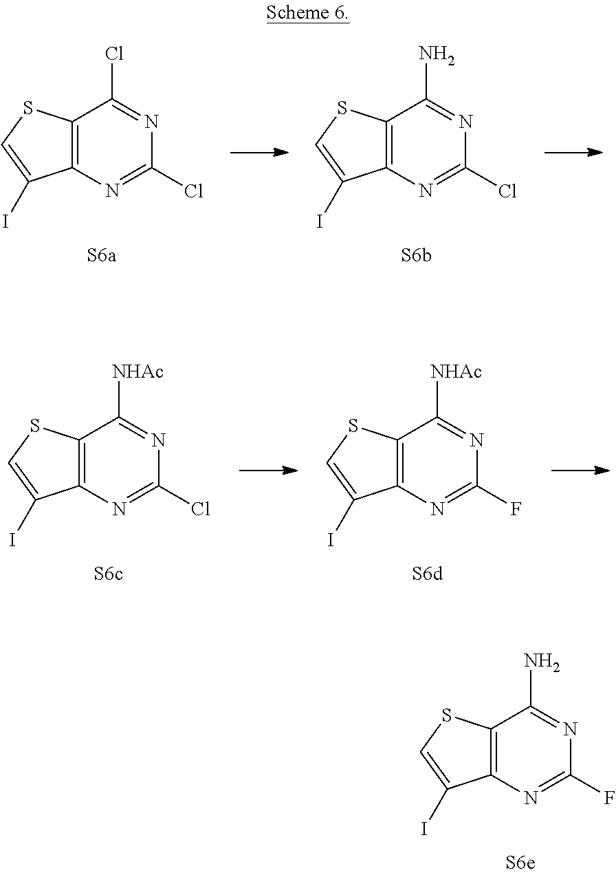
C12=C(N=C(Cl)N=C1N)C(I)=CS2.C12=C(N=C(Cl)N=C1Cl)C(I)=CS2.C12=C(N=C(F)N=C1[NHAc])C(I)=CS2.C12=C(N=C(Cl)N=C1[NHAc])C(I)=CS2.C12=C(N=C(F)N=C1N)C(I)=CS2
